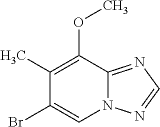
C1(OC)=C(C)C(Br)=CN2C1=NC=N2
